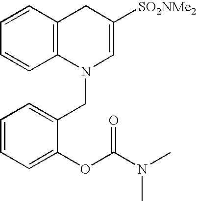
C1=CC=C(OC(N(C)C)=O)C(CN2C=C([SO2NMe2])CC3=C2C=CC=C3)=C1
